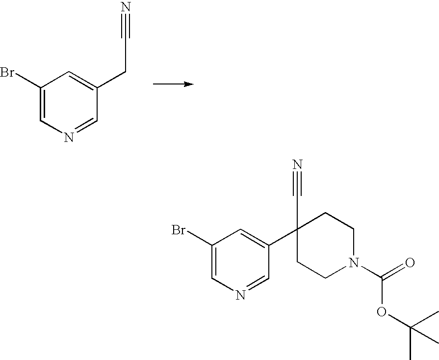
C1(Br)=CN=CC(CC#N)=C1.C1(Br)=CN=CC(C2(C#N)CCN(C(=O)OC(C)(C)C)CC2)=C1
